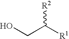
OCC([R1])[R2]
